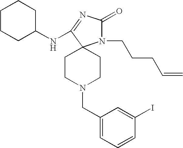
N1(CC2=CC=CC(I)=C2)CCC2(CC1)N(CCCC=C)C(=O)N=C2NC1CCCCC1
